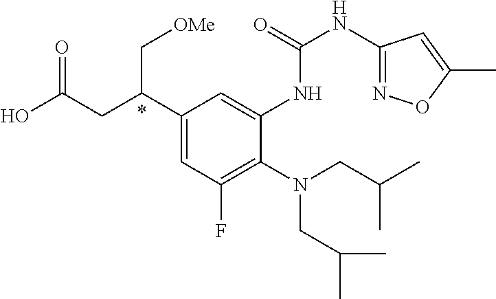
C1(C(CC(O)=O)C[OMe])=CC(F)=C(N(CC(C)C)CC(C)C)C(NC(NC2=NOC(C)=C2)=O)=C1
